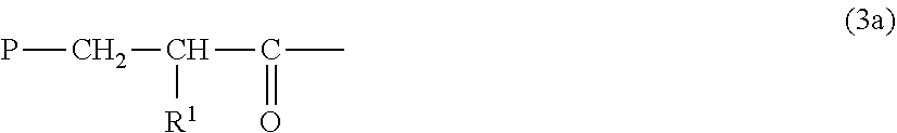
PCC([R1])C(C)=O
